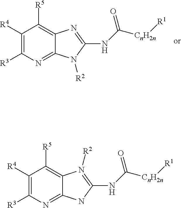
C1([R4])=C([R3])N=C2C(=C1[R5])N=C(NC([CnH2n][R1])=O)N2[R2].C1([R4])=C([R3])N=C2C(=C1[R5])N([R2])=C(NC([CnH2n][R1])=O)N2
